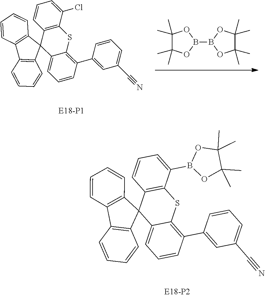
C1(C)(C)C(C)(C)OB(B2OC(C)(C)C(C)(C)O2)O1.C12=C(C(Cl)=CC=C1)SC1=C(C3=CC(C#N)=CC=C3)C=CC=C1C21C2=C(C3=C1C=CC=C3)C=CC=C2.C12=C(C(B3OC(C)(C)C(C)(C)O3)=CC=C1)SC1=C(C3=CC(C#N)=CC=C3)C=CC=C1C21C2=C(C3=C1C=CC=C3)C=CC=C2
